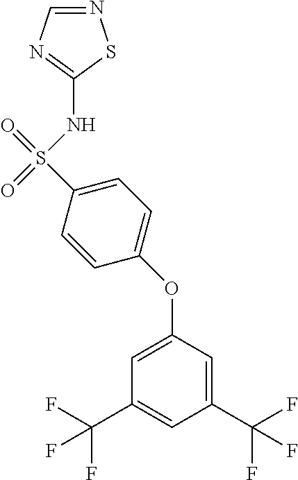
N1=CN=C(NS(C2=CC=C(OC3=CC(C(F)(F)F)=CC(C(F)(F)F)=C3)C=C2)(=O)=O)S1
